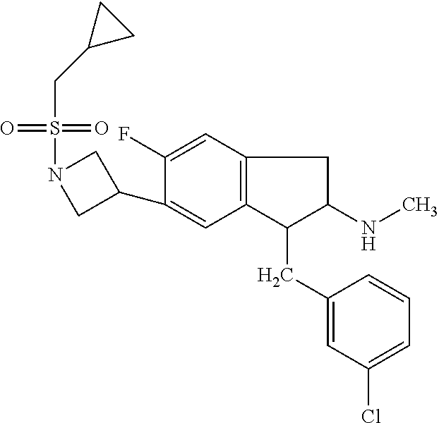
C1(C2CN(S(=O)(=O)CC3CC3)C2)=CC2=C(C=C1F)CC(NC)C2CC1=CC(Cl)=CC=C1
